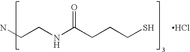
NCCNC(CCCS)=O.Cl
